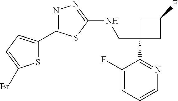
C1(CNC2=NN=C(C3=CC=C(Br)S3)S2)(C2=NC=CC=C2F)CC(F)C1
